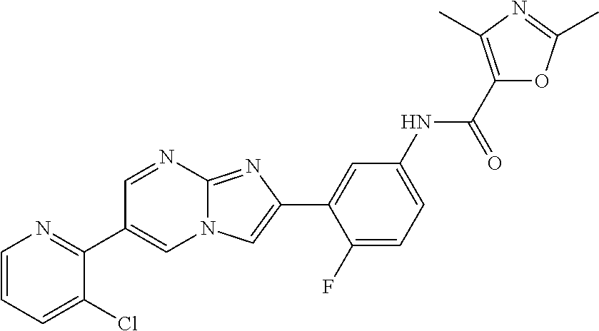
C1=NC2=NC(C3=CC(NC(C4=C(C)N=C(C)O4)=O)=CC=C3F)=CN2C=C1C1=NC=CC=C1Cl
